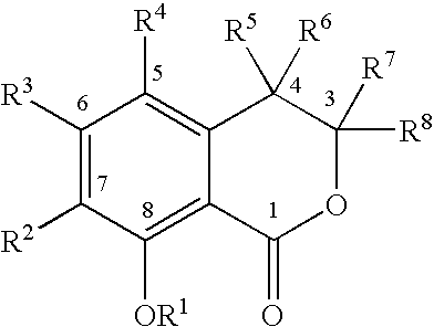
C1([R3])=C([R2])C([OR1])=C2C(=C1[R4])C([R6])([R5])C([R8])([R7])OC2=O
